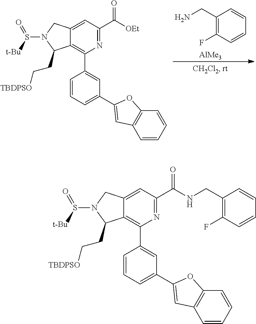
[AlMe3].NCC1=C(F)C=CC=C1.C12=C(C3=CC(C4=CC5=C(C=CC=C5)O4)=CC=C3)N=C(C([OEt])=O)C=C1CN(S([t-Bu])=O)C2CC[TBDPSO].C12=C(C3=CC(C4=CC5=C(C=CC=C5)O4)=CC=C3)N=C(C(NCC3=C(F)C=CC=C3)=O)C=C1CN(S([t-Bu])=O)C2CC[TBDPSO]
